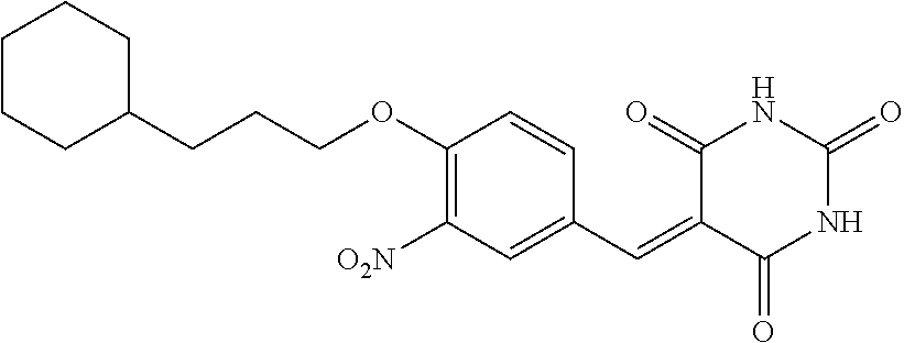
C1(CCCOC2=C([O2N])C=C(C=C3C(=O)NC(=O)NC3=O)C=C2)CCCCC1
